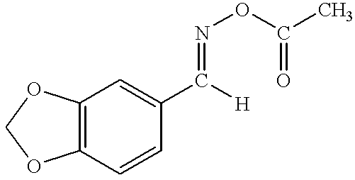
C12=C(C=CC(C([H])=NOC(C)=O)=C1)OCO2
